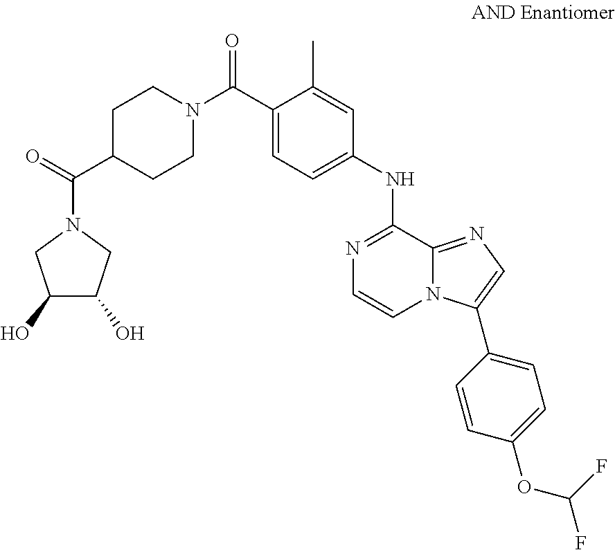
C1(C)=CC(NC2=NC=CN3C2=NC=C3C2=CC=C(OC(F)F)C=C2)=CC=C1C(N1CCC(C(N2CC(O)C(O)C2)=O)CC1)=O
